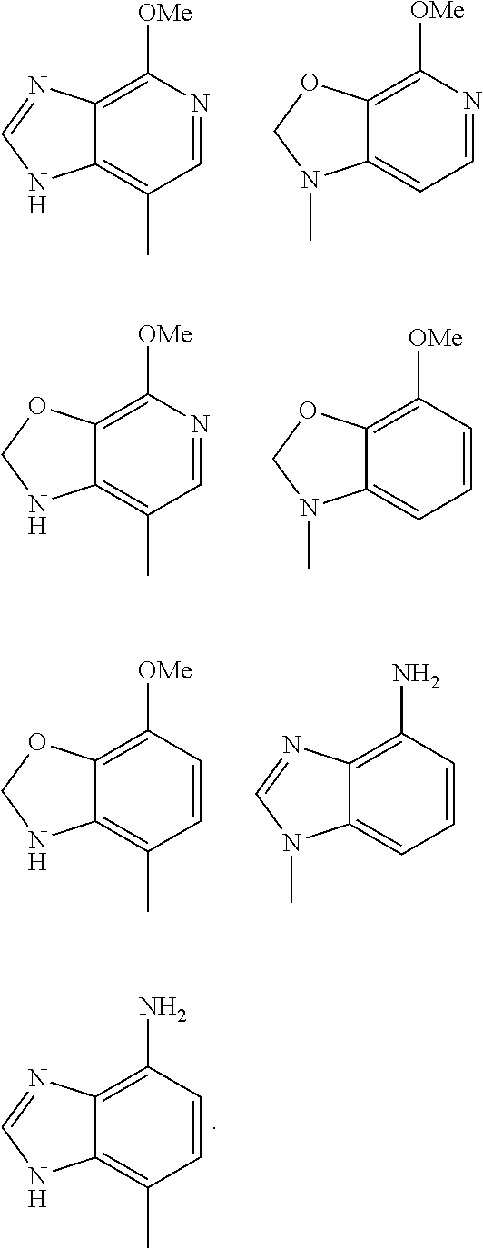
C1=NC([OMe])=C2C(=C1C)NC=N2.C1=NC([OMe])=C2C(=C1)N(C)CO2.C1=NC([OMe])=C2C(=C1C)NCO2.C1=CC([OMe])=C2C(=C1)N(C)CO2.C1=CC([OMe])=C2C(=C1C)NCO2.C1=CC(N)=C2C(=C1)N(C)C=N2.C1=CC(N)=C2C(=C1C)NC=N2
